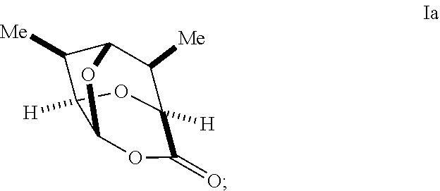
C1([Me])C2C([Me])C3([H])C(=O)OC(C1([H])O3)O2
